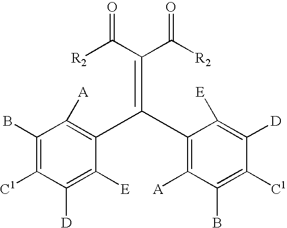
C1(B)=C([C1])C([D])=C([E])C(C(=C(C([R2])=O)C([R2])=O)C2=C([A])C(B)=C([C1])C([D])=C2[E])=C1[A]
